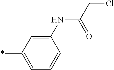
C1(NC(CCl)=O)=CC(*)=CC=C1
